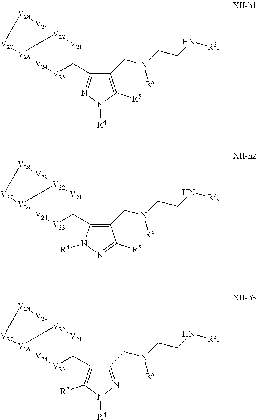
C1(CN(CCN[R3])[Rx])=C([R5])N([R4])N=C1C1[V21][V22]C2([V24][V23]1)[V29][V28][V27][V26]2.C1(CN(CCN[R3])[Rx])=C(C2[V21][V22]C3([V24][V23]2)[V29][V28][V27][V26]3)N([R4])N=C1[R5].C1(CN(CCN[R3])[Rx])=NN([R4])C([R5])=C1C1[V21][V22]C2([V24][V23]1)[V29][V28][V27][V26]2
